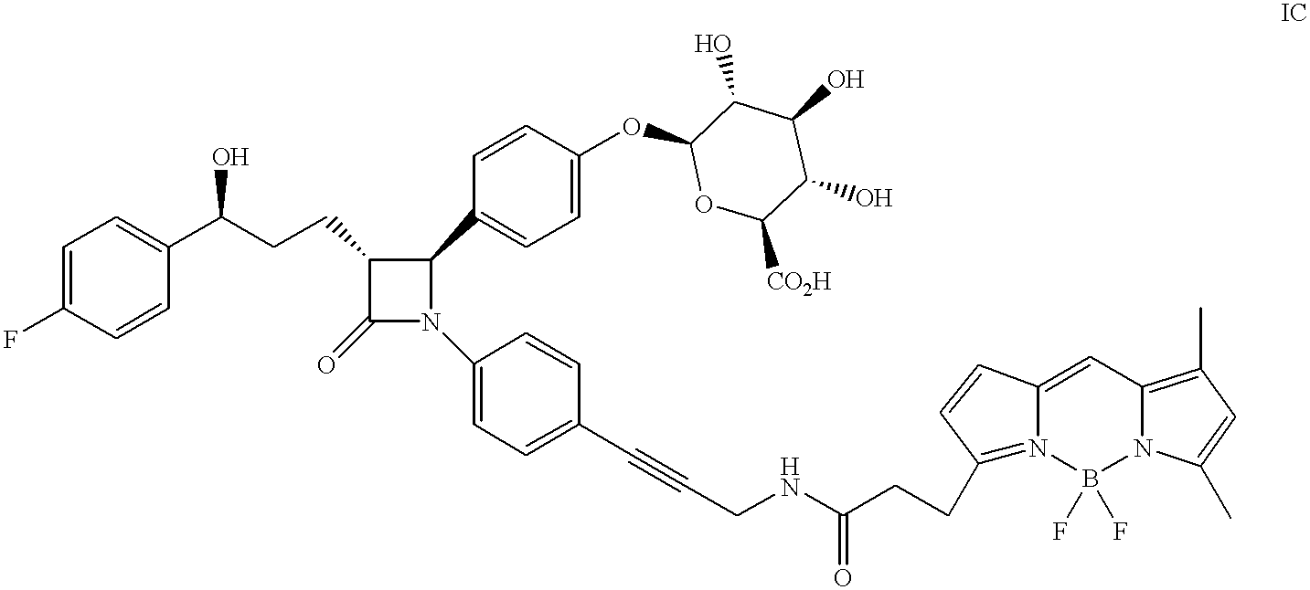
C1=C(F)C=CC(C(CCC2C(=O)N(C3=CC=C(C#CCNC(CCC4=N5C(=CC6=C(C)C=C(C)N6B5(F)F)C=C4)=O)C=C3)C2C2=CC=C(OC3OC([CO2H])C(O)C(O)C3O)C=C2)O)=C1
